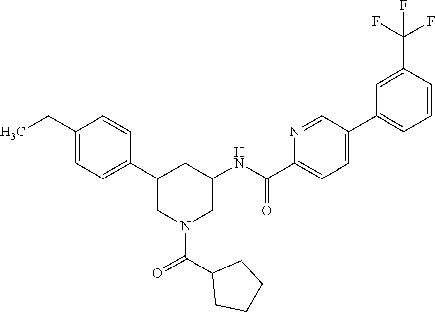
C1(CC)=CC=C(C2CN(C(=O)C3CCCC3)CC(NC(C3=CC=C(C4=CC=CC(C(F)(F)F)=C4)C=N3)=O)C2)C=C1
